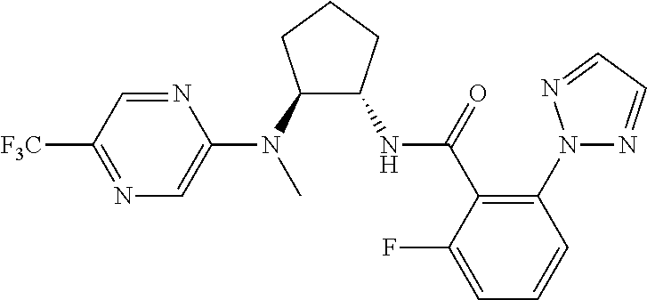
C1(N(C2=CN=C([F3C])C=N2)C)C(NC(C2=C(N3N=CC=N3)C=CC=C2F)=O)CCC1
